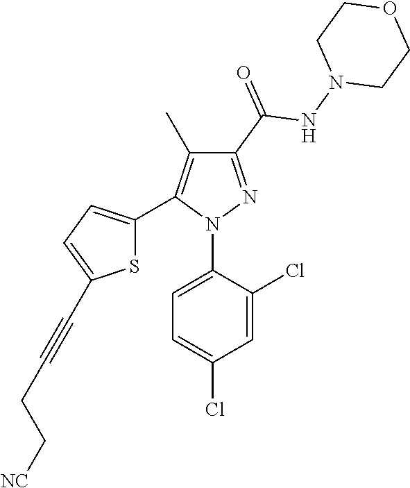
C1(C(=O)NN2CCOCC2)=NN(C2=CC=C(Cl)C=C2Cl)C(C2=CC=C(C#CCC[NC])S2)=C1C
